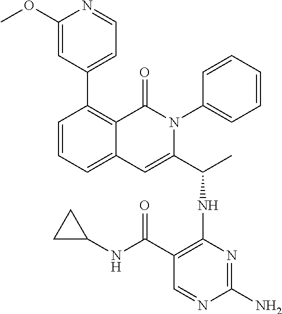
C1=CC=C2C(=C1C1=CC=NC(OC)=C1)C(=O)N(C1=CC=CC=C1)C(C(C)NC1=C(C(=O)NC3CC3)C=NC(N)=N1)=C2
